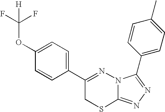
C1=CC(C2=NN3C(=NN=C3C3=CC=C(C)C=C3)SC2)=CC=C1OC(F)(F)[H]
